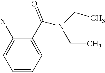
C1=CC=C(C(N(CC)CC)=O)C([X])=C1
